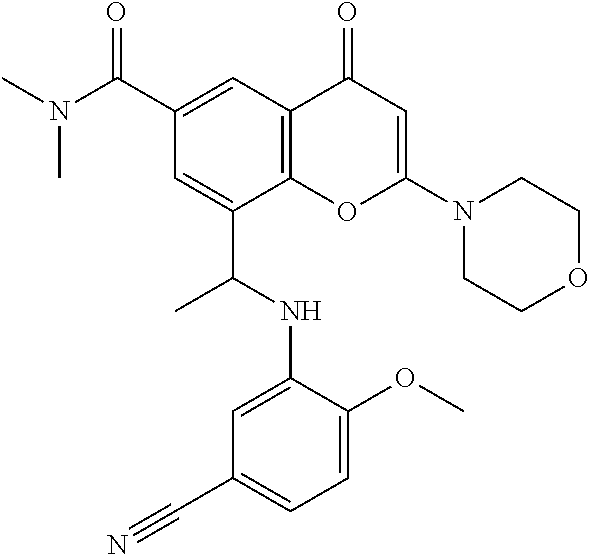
C1(C(N(C)C)=O)=CC2=C(C(C(NC3=CC(C#N)=CC=C3OC)C)=C1)OC(N1CCOCC1)=CC2=O
